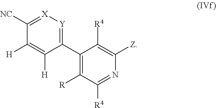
C1(C2=C([R])C([R4])=NC([Z])=C2[R4])=[Y][X]=C([NC])C([H])=C1[H]
